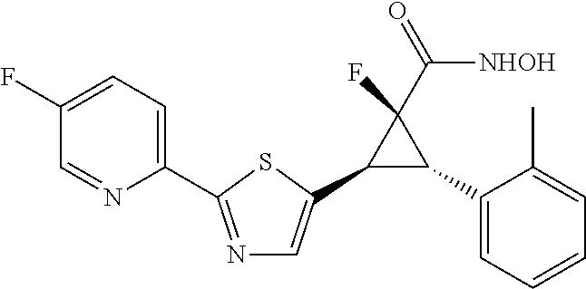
C1(C2C(C3=CN=C(C4=CC=C(F)C=N4)S3)C2(C(=O)[NHOH])F)=CC=CC=C1C
